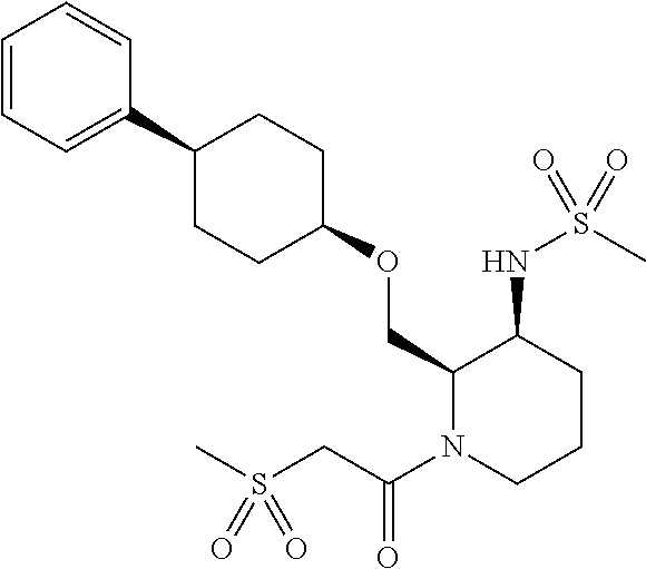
C1(OCC2C(NS(C)(=O)=O)CCCN2C(CS(C)(=O)=O)=O)CCC(C2=CC=CC=C2)CC1
